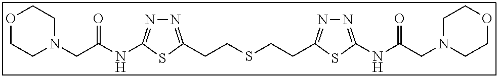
N1=C(CCSCCC2=NN=C(NC(CN3CCOCC3)=O)S2)SC(NC(CN2CCOCC2)=O)=N1
